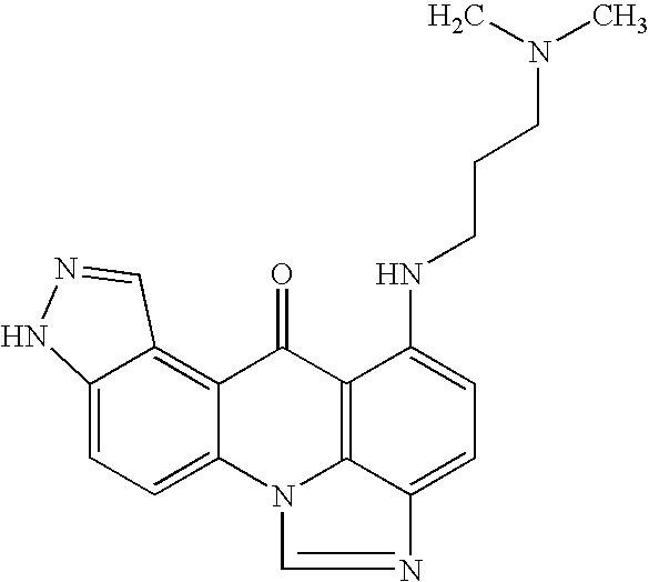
C12=C3C(=CC=C1NN=C2)N1C2=C(C3=O)C(NCCCN(C)C)=CC=C2N=C1
